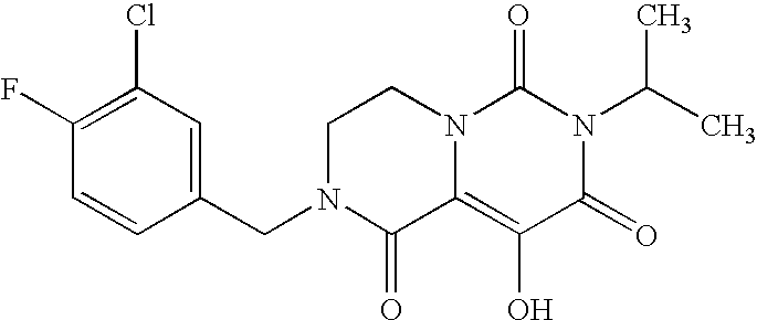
C1(F)=C(Cl)C=C(CN2C(=O)C3=C(O)C(=O)N(C(C)C)C(=O)N3CC2)C=C1
